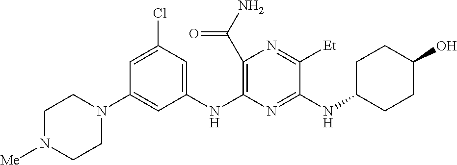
C1(C(N)=O)=C(NC2=CC(Cl)=CC(N3CCN([Me])CC3)=C2)N=C(NC2CCC(O)CC2)C([Et])=N1
